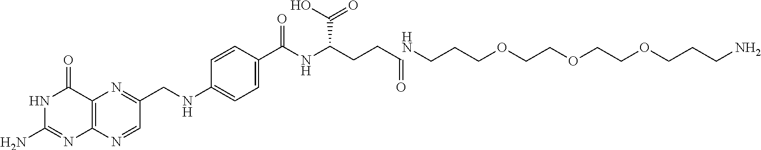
N1C(N)=NC2=C(C1=O)N=C(CNC1=CC=C(C(NC(CCC=O)C(O)=O)=O)C=C1)C=N2.C(CCOCCOCCOCCCN)N
